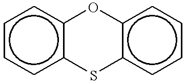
c1ccc2c(c1)Oc1c(cccc1)S2
